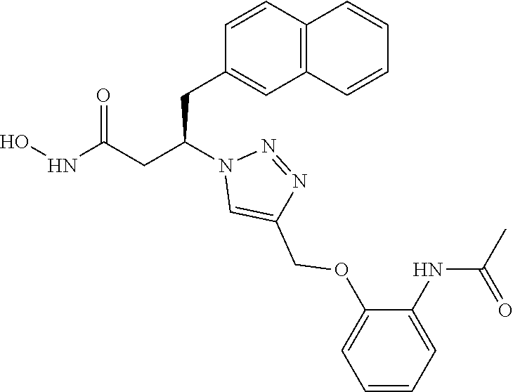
C1(CC(CC(NO)=O)N2C=C(COC3=CC=CC=C3NC(C)=O)N=N2)=CC2=C(C=C1)C=CC=C2
